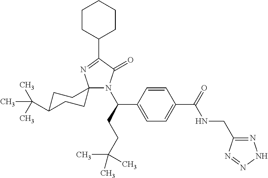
C12(N(C(C3=CC=C(C(=O)NCC4=NNN=N4)C=C3)CCC(C)(C)C)C(=O)C(C3CCCCC3)=N1)CCC(C(C)(C)C)CC2
